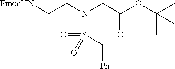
[FmocHN]CCN(CC(OC(C)(C)C)=O)S(=O)(C[Ph])=O
